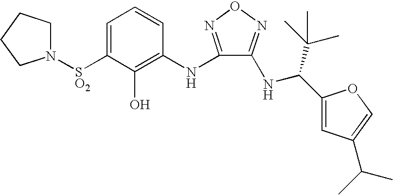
C1=C([SO2]N2CCCC2)C(O)=C(NC2=NON=C2NC(C2=CC(C(C)C)=CO2)C(C)(C)C)C=C1
